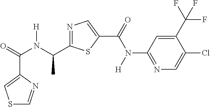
C(=O)(N(C(C)C1=NC=C(C(N(C2=NC=C(Cl)C(C(F)(F)F)=C2)[H])=O)S1)[H])C1=CSC=N1
